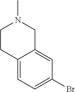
C12=CC=C(Br)C=C1CN(C)CC2
